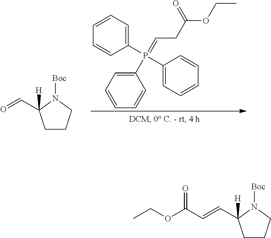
C1CCN([Boc])C1(C=O)[H].C1(P(C2=CC=CC=C2)(C2=CC=CC=C2)=CCC(OCC)=O)=CC=CC=C1.C1CCN([Boc])C1(C=CC(OCC)=O)[H]
